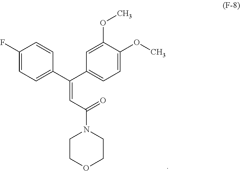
C1(F)=CC=C(C(C2=CC=C(OC)C(OC)=C2)=CC(N2CCOCC2)=O)C=C1
